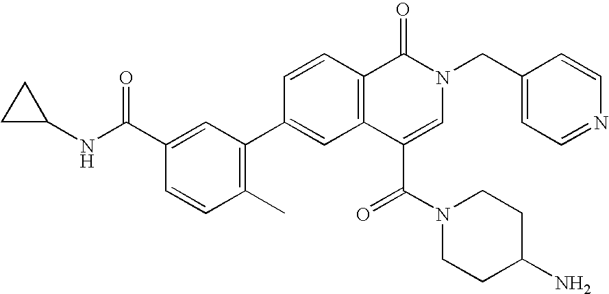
C1=C(C(NC2CC2)=O)C=CC(C)=C1C1=CC2=C(C=C1)C(=O)N(CC1=CC=NC=C1)C=C2C(N1CCC(N)CC1)=O
